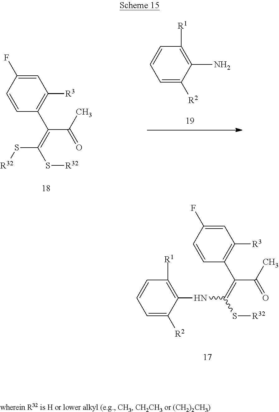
C1=C(F)C=CC(C(C(=O)C)=C(S[R32])S[R32])=C1[R3].NC1=C([R1])C=CC=C1[R2].C1=C(F)C=CC(C(C(=O)C)=C(S[R32])NC2=C([R1])C=CC=C2[R2])=C1[R3]
